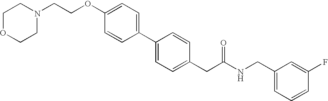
C(OC1=CC=C(C2=CC=C(CC(NCC3=CC=CC(F)=C3)=O)C=C2)C=C1)CN1CCOCC1
